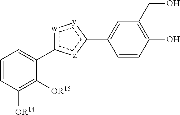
C1=CC([OR14])=C([OR15])C(C2[w][y]C(C3=CC(CO)=C(O)C=C3)[z]2)=C1.C1CCCC1
